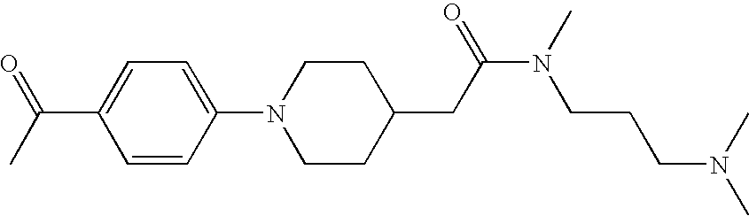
C1=CC(N2CCC(CC(N(C)CCCN(C)C)=O)CC2)=CC=C1C(C)=O
